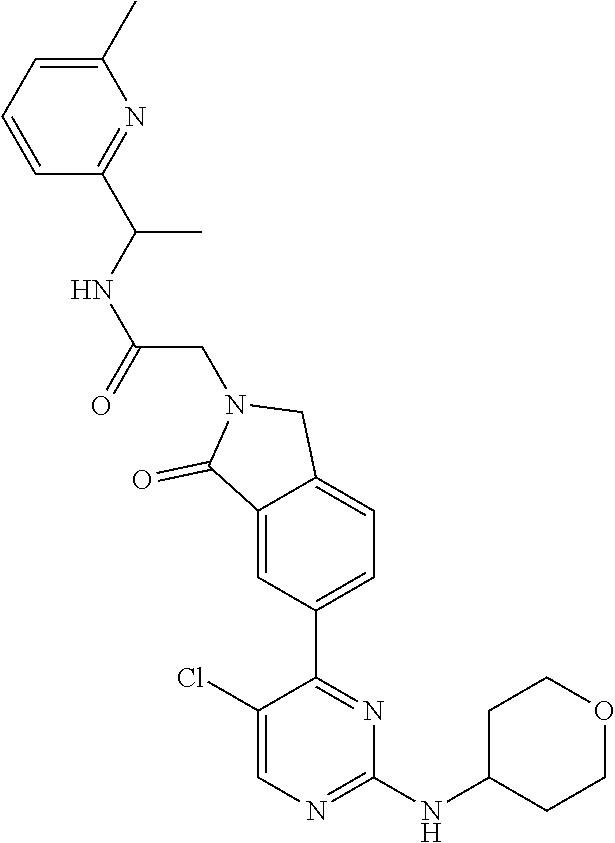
C1(Cl)=CN=C(NC2CCOCC2)N=C1C1=CC=C2C(=C1)C(=O)N(CC(NC(C1=NC(C)=CC=C1)C)=O)C2
